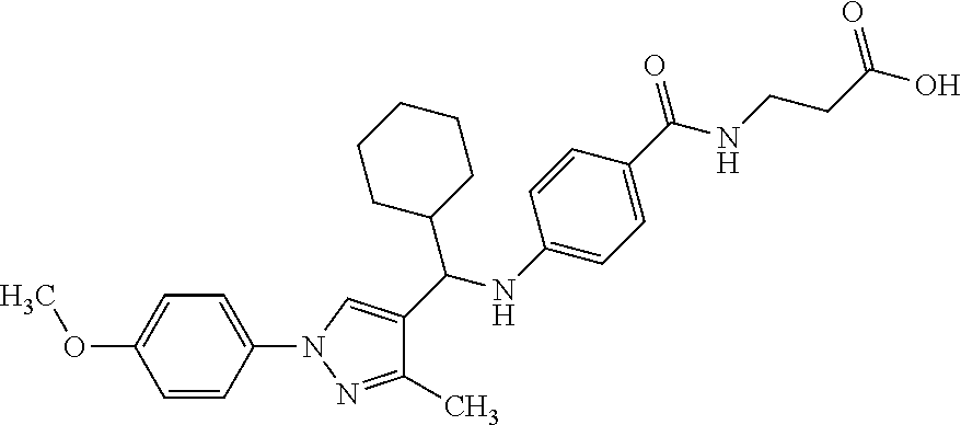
C1(C)=NN(C2=CC=C(OC)C=C2)C=C1C(C1CCCCC1)NC1=CC=C(C(=O)NCCC(O)=O)C=C1
